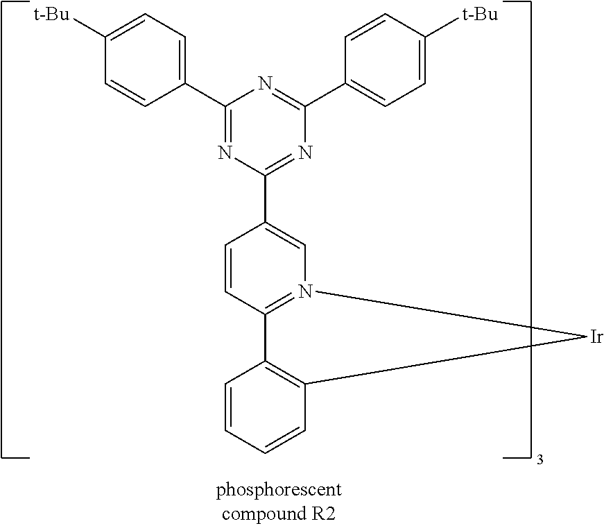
C1(C2=CC=C([t-Bu])C=C2)=NC(C2=CN3=C(C=C2)C2=C(C=CC=C2)[Ir]3)=NC(C2=CC=C([t-Bu])C=C2)=N1
